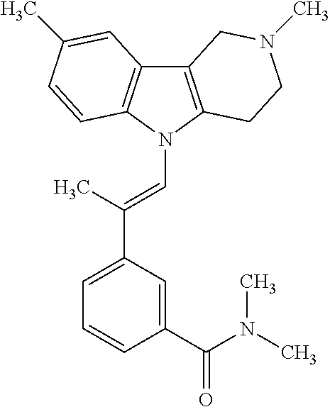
C12=C(N(C=C(C3=CC=CC(C(N(C)C)=O)=C3)C)C3=C1C=C(C)C=C3)CCN(C)C2
